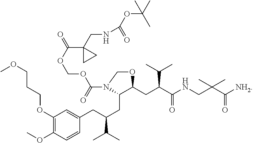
C1(OCCCOC)=C(OC)C=CC(CC(CC2C(CC(C(NCC(C([NH2])=O)(C)C)=O)C(C)C)OCN2C(=O)OCOC(=O)C2(CNC(OC(C)(C)C)=O)CC2)C(C)C)=C1
